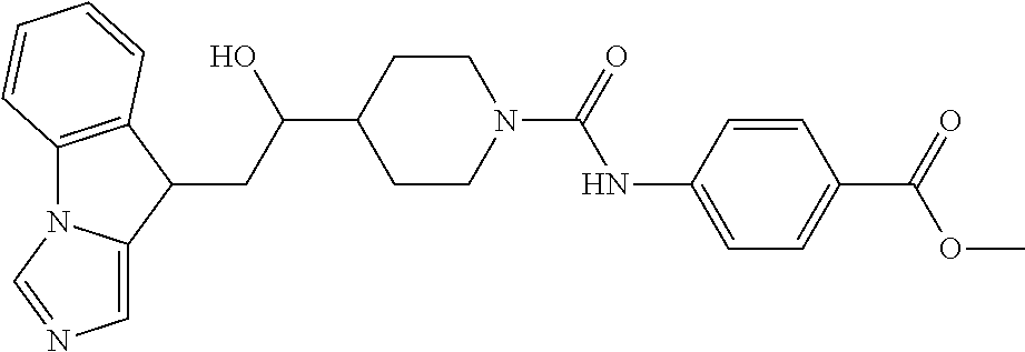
C12=C(C(CC(C3CCN(C(=O)NC4=CC=C(C(OC)=O)C=C4)CC3)O)C3=CN=CN13)C=CC=C2
